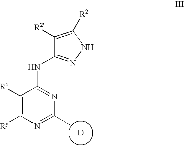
C1([R2])=C([R2])NN=C1NC1=NC(C)=NC([Ry])=C1[Rx].[D]
